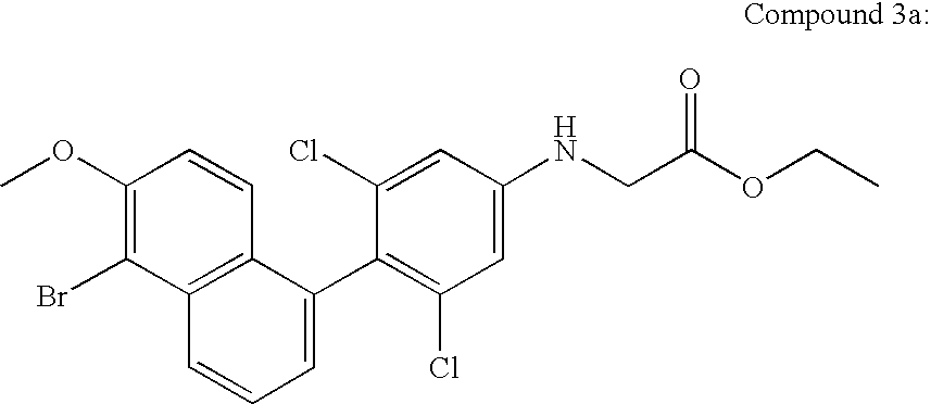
C1(OC)=C(Br)C2=C(C=C1)C(C1=C(Cl)C=C(NCC(OCC)=O)C=C1Cl)=CC=C2
